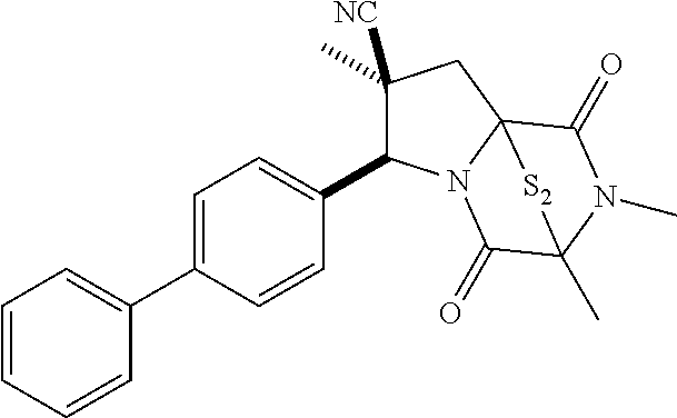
C1(C2C(C)([NC])CC34N2C(=O)C(C)(N(C)C3=O)[S2]4)=CC=C(C2=CC=CC=C2)C=C1
